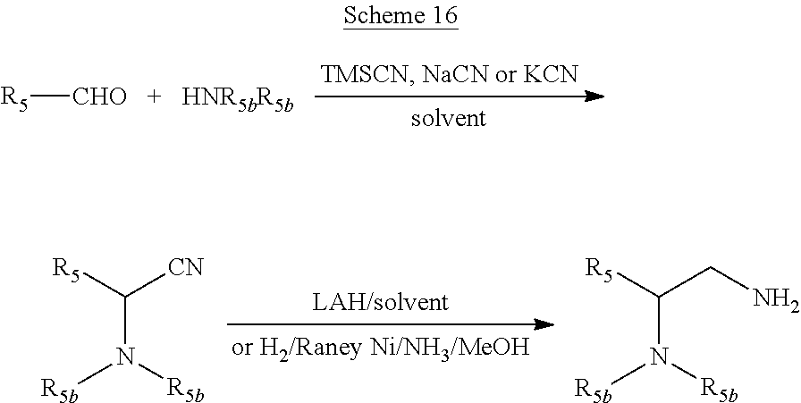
[R5][CHO].C(N([R5b])[R5b])([R5])[CN].C(N([R5b])[R5b])([R5])CN
